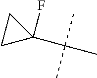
C1C(C(C)(C)C)(F)C1
